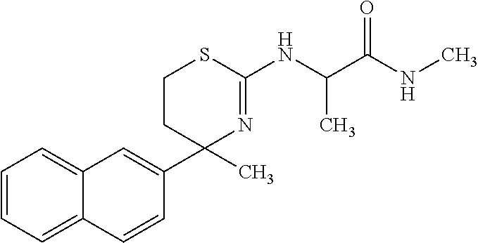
C1=CC=C2C(=C1)C=C(C1(C)CCSC(NC(C)C(NC)=O)=N1)C=C2
